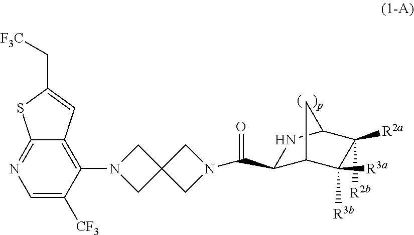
C1([R2b])([R2a])C([R3a])([R3b])C2CC1NC2C(N1CC2(CN(C3=C4C(=NC=C3[CF3])SC(C[F3C])=C4)C2)C1)=O
